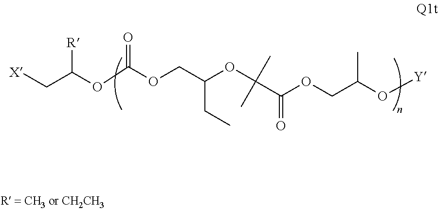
[X]CC(OC(OCC(OC(C(OCC(C)O[Y])=O)(C)C)CC)=O)[R]
